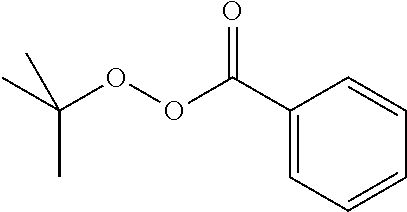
C(OOC(C1=CC=CC=C1)=O)(C)(C)C
